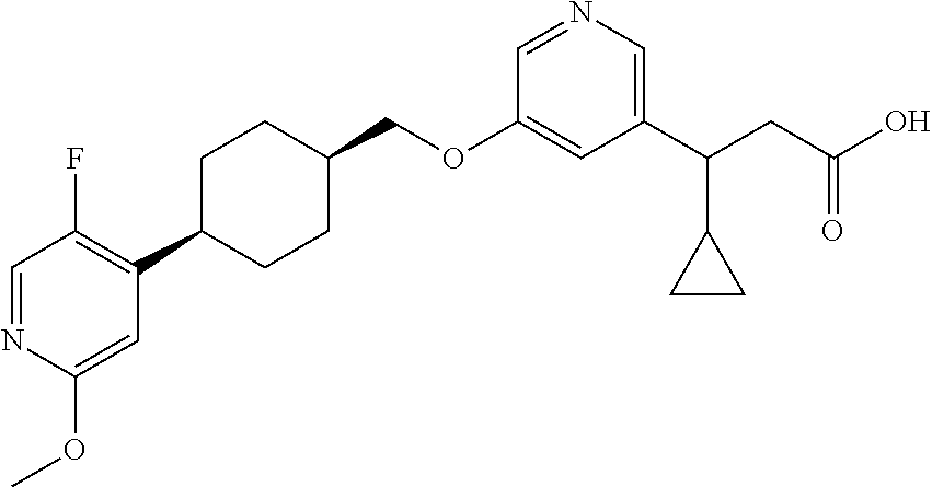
C1=NC(OC)=CC(C2CCC(COC3=CC(C(CC(O)=O)C4CC4)=CN=C3)CC2)=C1F
